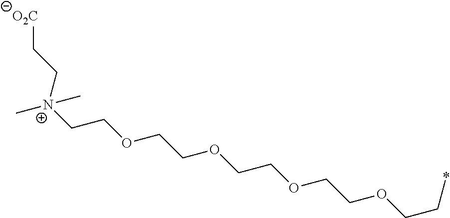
[N+](CCOCCOCCOCCOCC*)(C)(C)CC[O2C]
